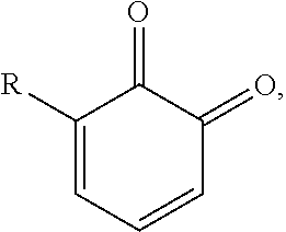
C1([R])=CC=CC(=O)C1=O
